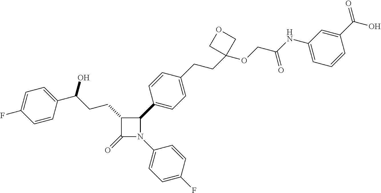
C1(=O)N(C2=CC=C(F)C=C2)C(C2=CC=C(CCC3(OCC(NC4=CC=CC(C(=O)O)=C4)=O)COC3)C=C2)C1CCC(O)C1=CC=C(F)C=C1
